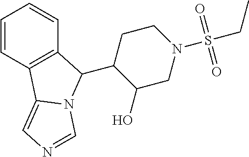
C1=CC2=C(C=C1)C(C1C(O)CN(S(=O)(CC)=O)CC1)N1C2=CN=C1
